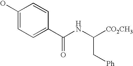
C1(O)=CC=C(C(NC([CO2CH3])C[Ph])=O)C=C1
